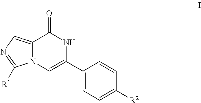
C1(C2=CN3C(=CN=C3[R1])C(=O)N2)=CC=C([R2])C=C1
